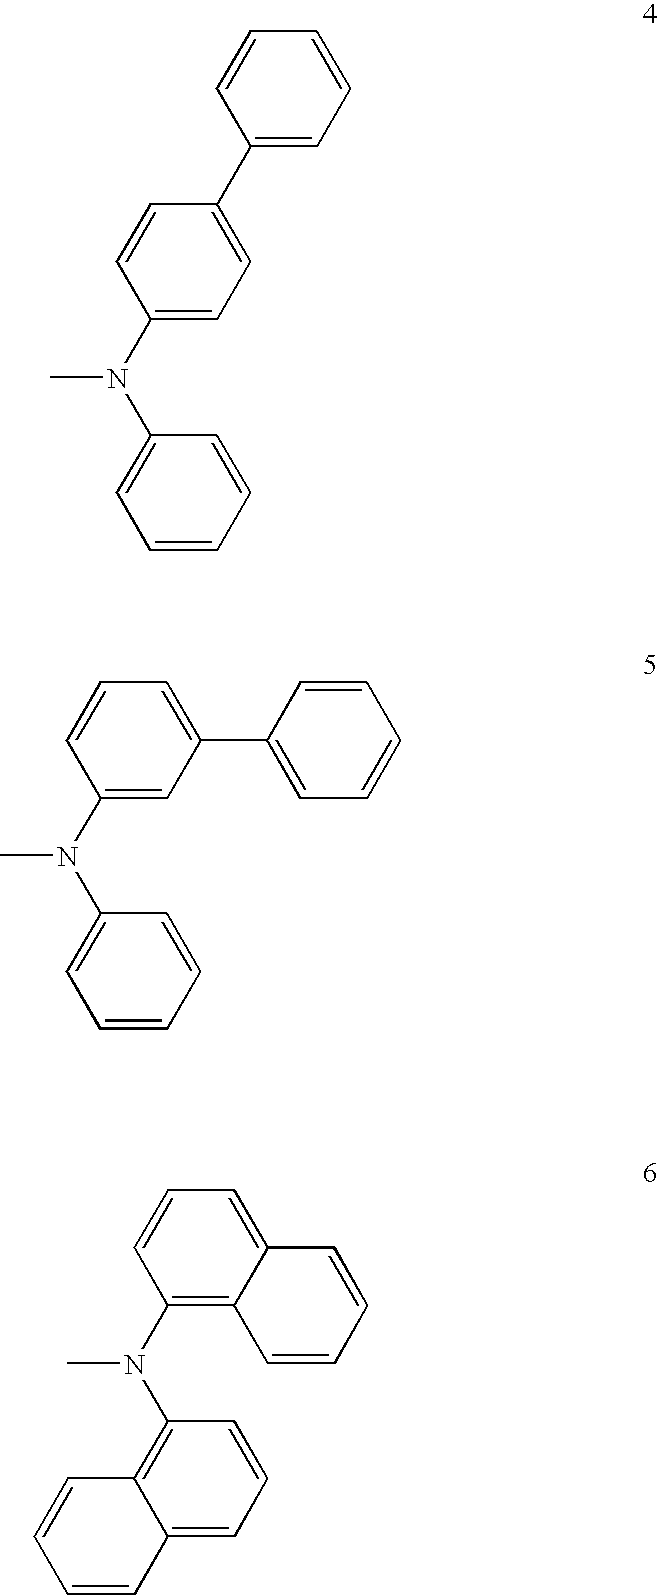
C1(C2=CC=C(N(C3=CC=CC=C3)C)C=C2)=CC=CC=C1.C1(N(C)C2=CC=CC=C2)=CC(C2=CC=CC=C2)=CC=C1.C1=C2C(=C(N(C)C3=C4C(=CC=C3)C=CC=C4)C=C1)C=CC=C2
